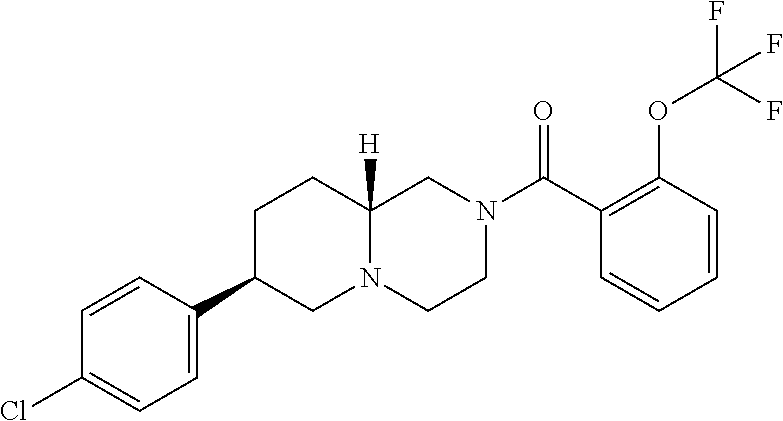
C1=CC(OC(F)(F)F)=C(C(N2CCN3C([H])(C2)CCC(C2=CC=C(Cl)C=C2)C3)=O)C=C1
